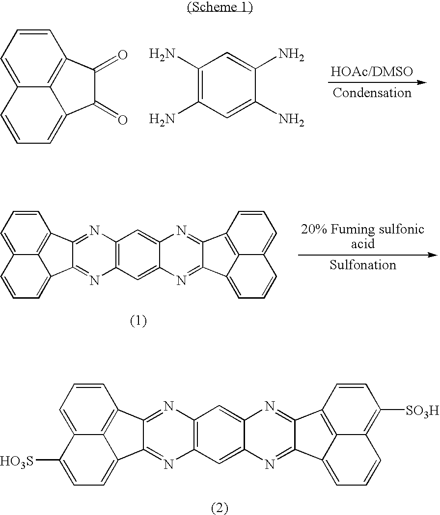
C1(=O)C(=O)C2=CC=CC3=CC=CC1=C32.C1(N)=C(N)C=C(N)C(N)=C1.C12=NC3=C(N=C1C1=CC=CC4=CC=CC2=C41)C=C1C(=C3)N=C2C(=N1)C1=CC=CC3=CC=CC2=C31.C12=NC3=C(N=C1C1=CC=C([HO3S])C4=CC=CC2=C41)C=C1C(=C3)N=C2C(=N1)C1=CC=CC3=C([SO3H])C=CC2=C31
